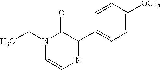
N1(CC)C=CN=C(C2=CC=C([OCF3])C=C2)C1=O
